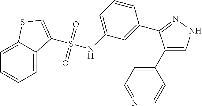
C1(C2=CC=NC=C2)=CNN=C1C1=CC(NS(=O)(=O)C2=CSC3=CC=CC=C32)=CC=C1
